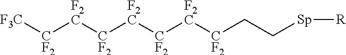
[F3C][CF2][F2C][CF2][F2C][CF2][F2C][CF2]CC[Sp][R]
